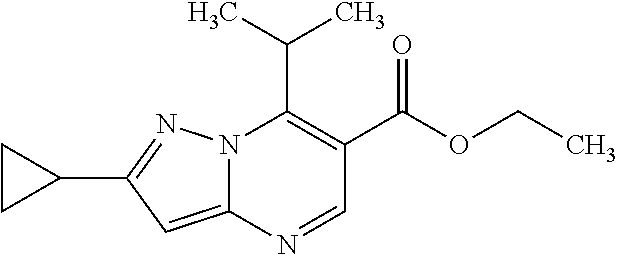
N12C(=CC(C3CC3)=N1)N=CC(C(OCC)=O)=C2C(C)C
